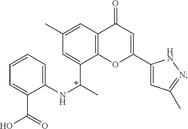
C1=CC=C(NC(C)C2=CC(C)=CC3=C2OC(C2=CC(C)=NN2)=CC3=O)C(C(=O)O)=C1
